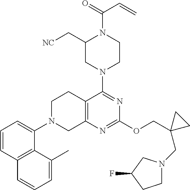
C1=CC2=C(C(N3CC4=C(CC3)C(N3CCN(C(=O)C=C)C(C[NC])C3)=NC(OCC3(CN5CCC(F)C5)CC3)=N4)=C1)C(C)=CC=C2
